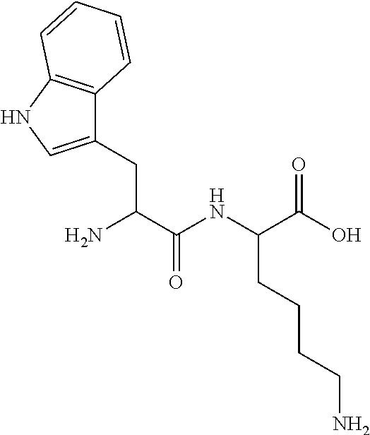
C(CC(NC(C(N)CC1=CNC2=C1C=CC=C2)=O)C(O)=O)CCN
